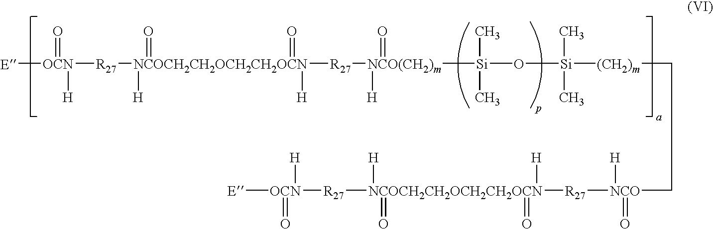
[E][OCN]([R27][NCOCH2CH2OCH2CH2OCN]([R27][NCO(CH2)m]([H])(=O)[Si](C)(C)O[Si](C)(C)[(CH2)m]CC[NCO]([R27][NCOCH2CH2OCH2CH2OCN]([H])(=O)(=O)([H])[R27][OCN]([H])(=O)[E])([H])=O)([H])(=O)(=O)[H])([H])=O
